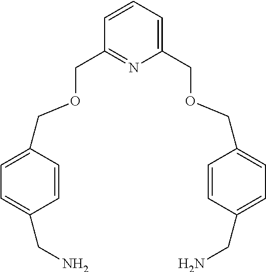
C1=CC(COCC2=NC(COCC3=CC=C(CN)C=C3)=CC=C2)=CC=C1CN
